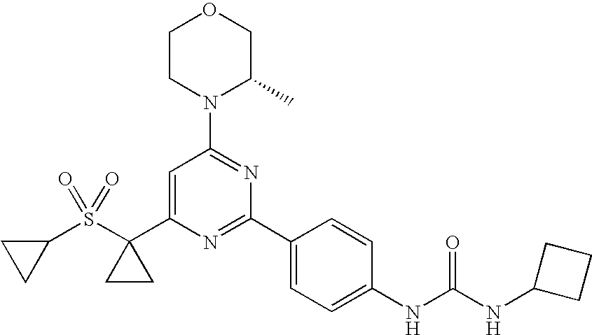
C1=C(C2(S(C3CC3)(=O)=O)CC2)N=C(C2=CC=C(NC(NC3CCC3)=O)C=C2)N=C1N1C(C)COCC1
